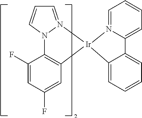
C1=N2N(C=C1)C1=C(C=C(F)C=C1F)[Ir]21N2=CC=CC=C2C2=CC=CC=C12
